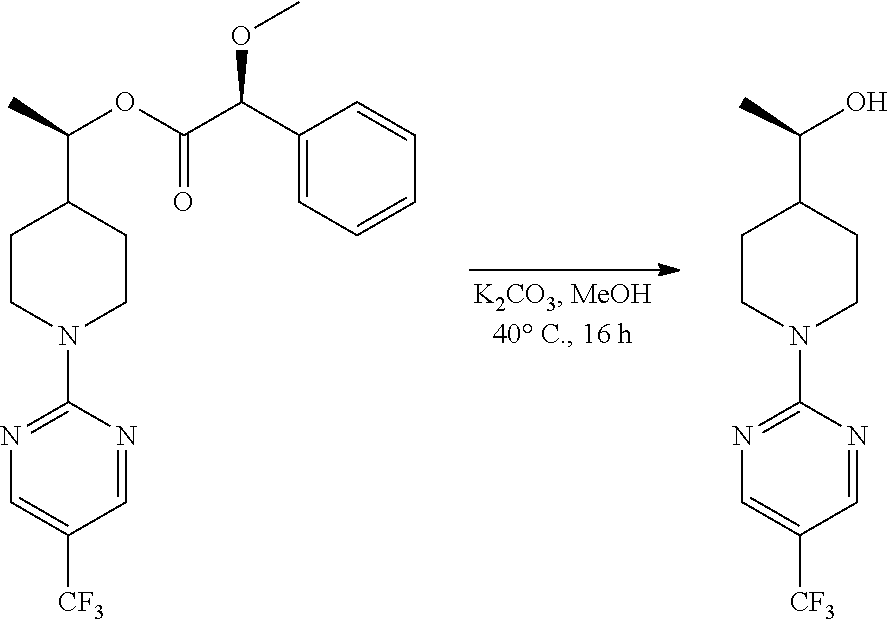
C(C1CCN(C2=NC=C([CF3])C=N2)CC1)(C)OC(C(C1=CC=CC=C1)OC)=O.C(C1CCN(C2=NC=C([CF3])C=N2)CC1)(C)O
